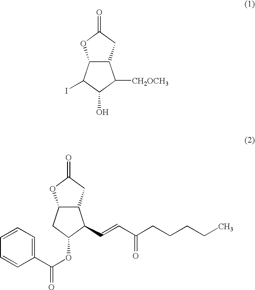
C12C(CC(=O)O1)C([CH2OCH3])C(O)C2I.C12C(CC(=O)O1)C(C=CC(CCCCC)=O)C(OC(=O)C1=CC=CC=C1)C2
